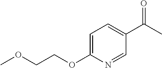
C1=C(OCCOC)N=CC(C(C)=O)=C1
